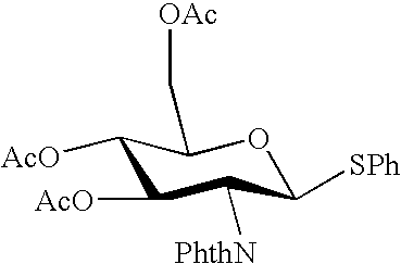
C1([AcO])C(C[OAc])OC([SPh])C([PhthN])C1[AcO]
